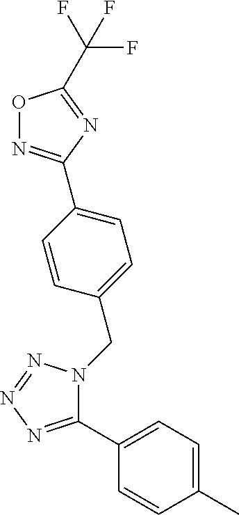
C1(C)=CC=C(C2=NN=NN2CC2=CC=C(C3=NOC(C(F)(F)F)=N3)C=C2)C=C1
